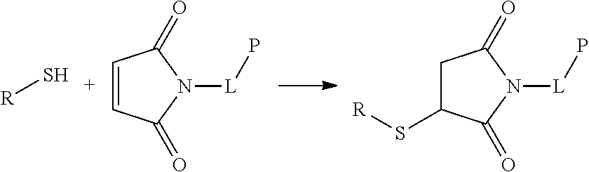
[R]S.C1=CC(=O)N([L]P)C1=O.C1C(S[R])C(=O)N([L]P)C1=O
